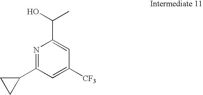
N1=C(C2CC2)C=C([CF3])C=C1C(O)C
